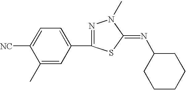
C1(C)=CC(C2=NN(C)C(=NC3CCCCC3)S2)=CC=C1[NC]
